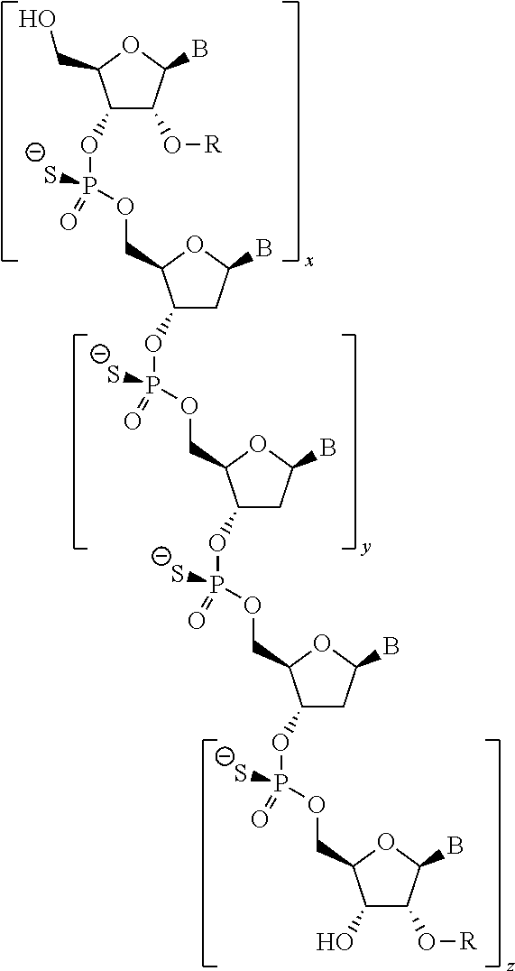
C1(OP([S-])(=O)OCC2C(OP([S-])(=O)OCC3C(OP([S-])(=O)OCC4C(OP([S-])(=O)OCC5C(O)C(O[R])C(B)O5)CC(B)O4)CC(B)O3)CC(B)O2)C(O[R])C(B)OC1CO
